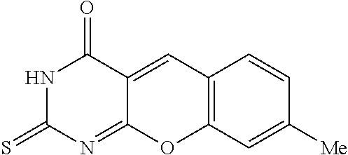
N1C(=S)N=C2C(=CC3=C(O2)C=C([Me])C=C3)C1=O
